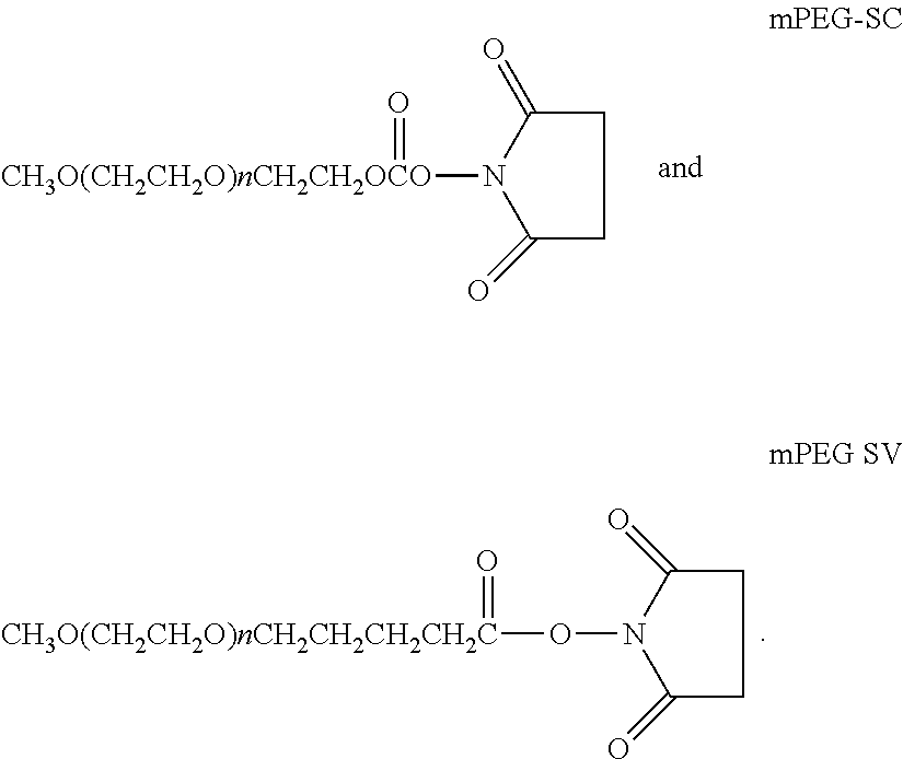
C1C(=O)N([CH3O(CH2CH2O)nCH2CH2OCO]=O)C(=O)C1.C1C(=O)N(O[CH3O(CH2CH2O)nCH2CH2CH2CH2C]=O)C(=O)C1
